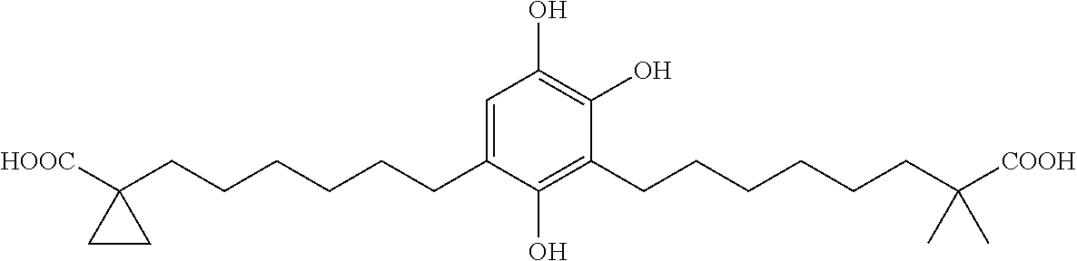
C1=C(CCCCCCC2([HOOC])CC2)C(O)=C(CCCCCCC([COOH])(C)C)C(O)=C1O
